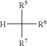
[R5]C([H])([R6])[R7]
